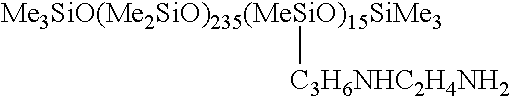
[Me3SiO(Me2SiO)235(MeSiO)15SiMe3][C3H6NHC2H4NH2]
